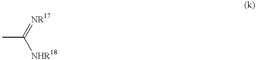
CC([NHR18])=[NR17]
